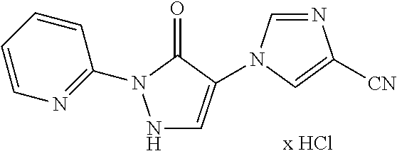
N1C=C(N2C=NC([CN])=C2)C(=O)N1C1=NC=CC=C1
